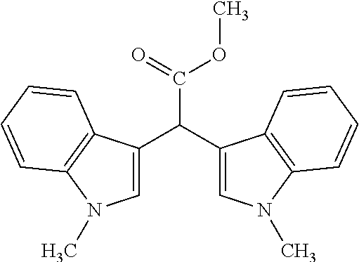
C1=C(C(C2=CN(C)C3=C2C=CC=C3)C(=O)OC)C2=C(N1C)C=CC=C2
